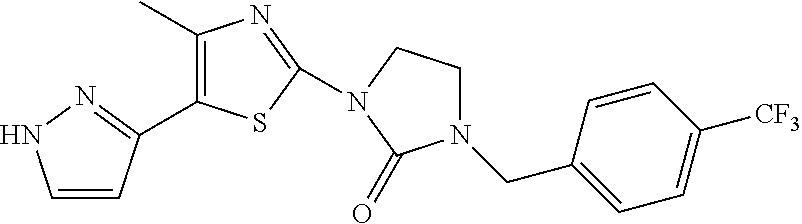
C1(C)=C(C2=NNC=C2)SC(N2CCN(CC3=CC=C([CF3])C=C3)C2=O)=N1
